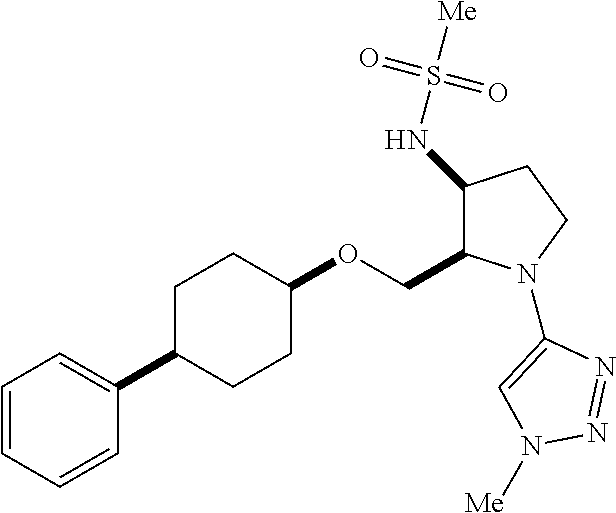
C1=CC=CC(C2CCC(OCC3C(NS([Me])(=O)=O)CCN3C3=CN([Me])N=N3)CC2)=C1
